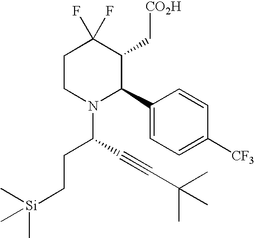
C1CN(C(C#CC(C)(C)C)CC[Si](C)(C)C)C(C2=CC=C([CF3])C=C2)C(C[CO2H])C1(F)F
